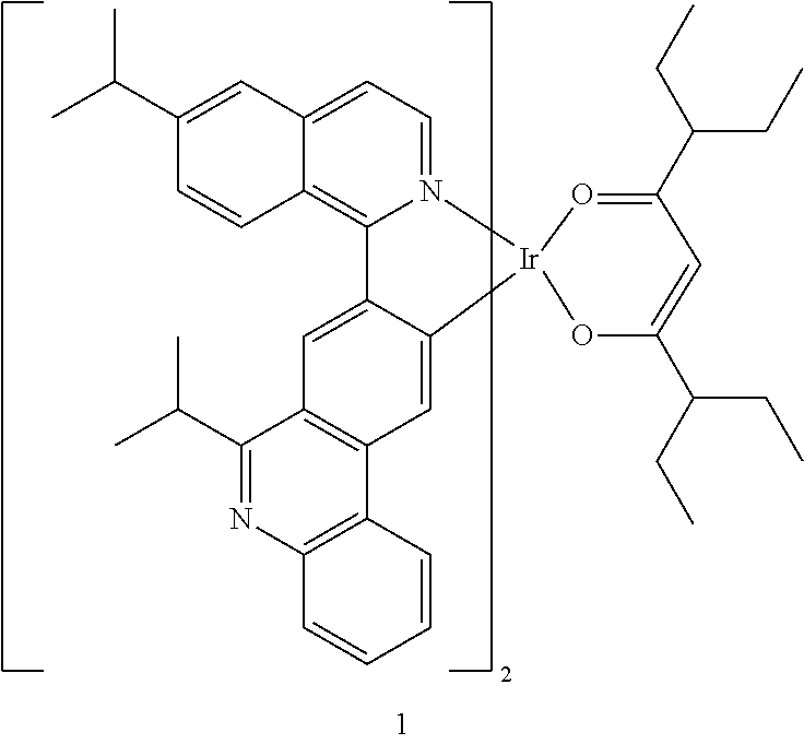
C1(C(C)C)=CC2=CC=N3C(=C2C=C1)C1=CC2=C(C=C1[Ir]31O=C(C(CC)CC)C=C(C(CC)CC)O1)C1=C(N=C2C(C)C)C=CC=C1
